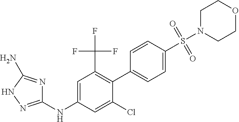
C1(NC2=CC(C(F)(F)F)=C(C3=CC=C(S(N4CCOCC4)(=O)=O)C=C3)C(Cl)=C2)=NNC(N)=N1
